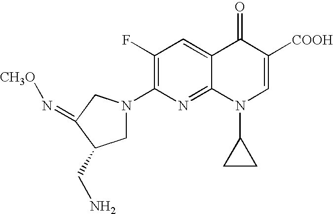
C1C(CN)C(=N[CH3O])CN1C1=C(F)C=C2C(=N1)N(C1CC1)C=C([COOH])C2=O
